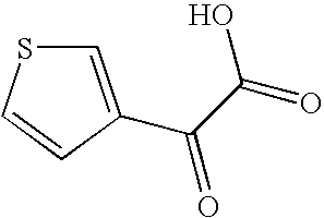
C1=C(C(C(=O)O)=O)C=CS1
